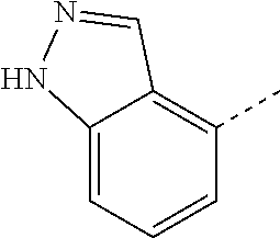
C12=CC=CC(C)=C1C=NN2
